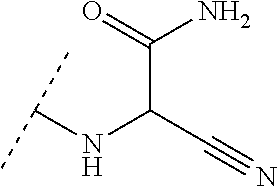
C(C(C#N)NC(C)C)(N)=O
